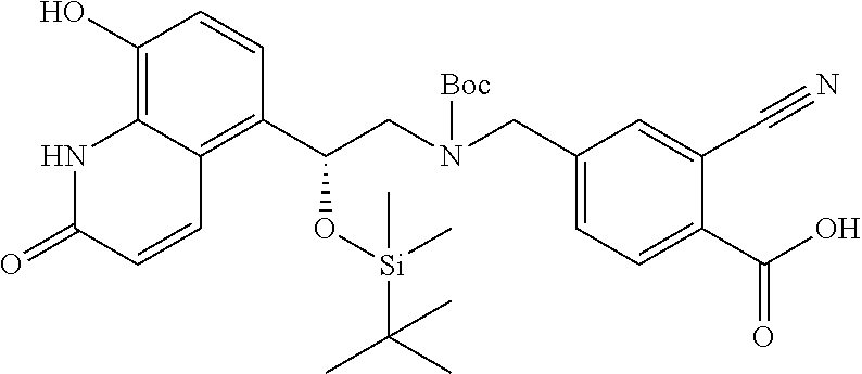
C1(O)=C2C(=C(C(CN(CC3=CC=C(C(O)=O)C(C#N)=C3)[Boc])O[Si](C)(C(C)(C)C)C)C=C1)C=CC(=O)N2
